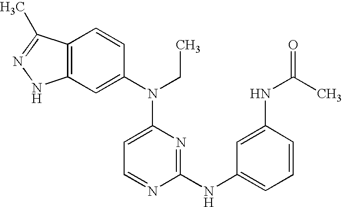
C12=C(C=C(N(C3=CC=NC(NC4=CC=CC(NC(C)=O)=C4)=N3)CC)C=C1)NN=C2C
